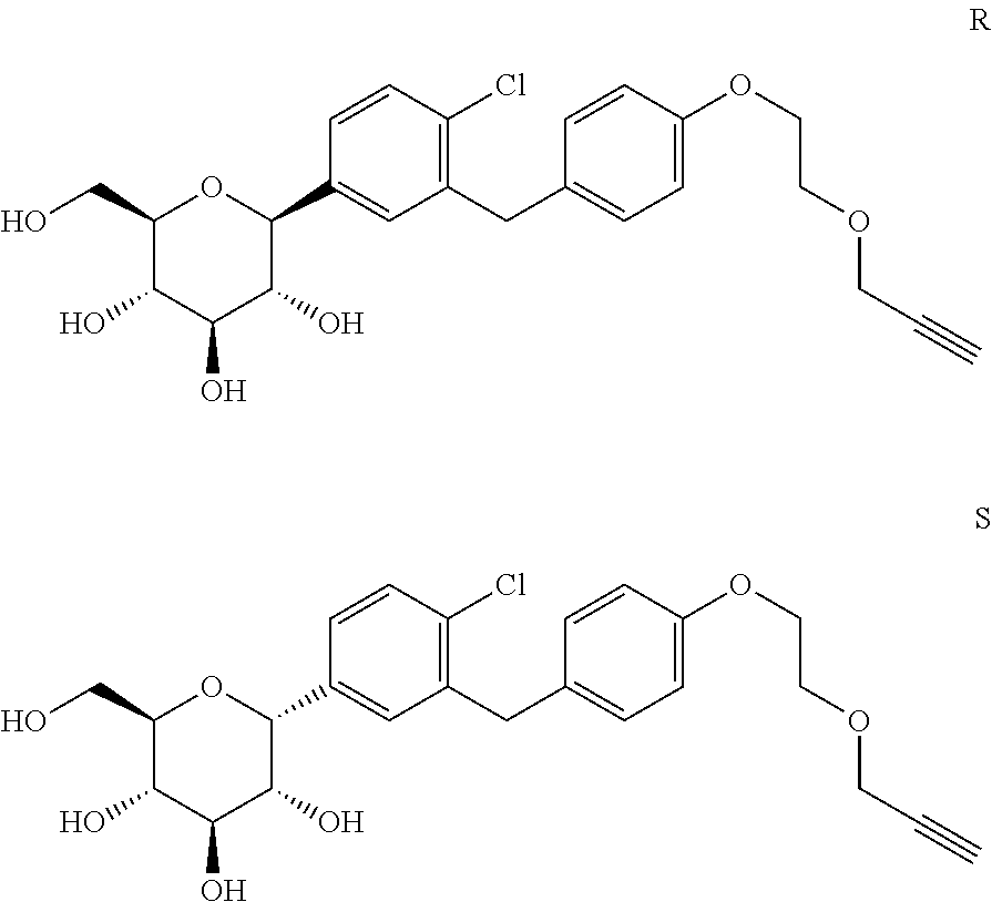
C1=CC(Cl)=C(CC2=CC=C(OCCOCC#C)C=C2)C=C1C1C(O)C(O)C(O)C(CO)O1.C1=CC(Cl)=C(CC2=CC=C(OCCOCC#C)C=C2)C=C1C1C(O)C(O)C(O)C(CO)O1
